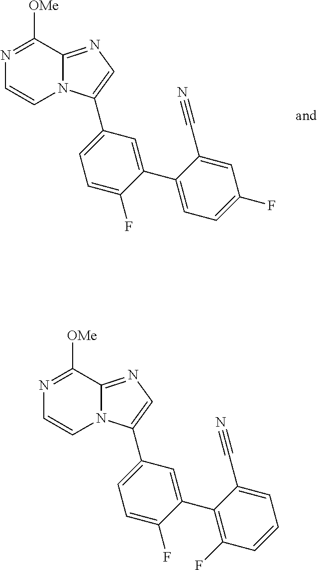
N1=C([OMe])C2=NC=C(C3=CC=C(F)C(C4=C(F)C=CC=C4C#N)=C3)N2C=C1.N1=C([OMe])C2=NC=C(C3=CC=C(F)C(C4=CC=C(F)C=C4C#N)=C3)N2C=C1
